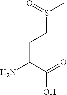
C(CC(N)C(=O)O)S(C)=O
